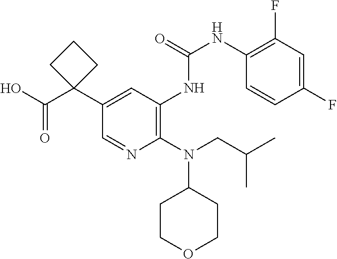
C1=NC(N(CC(C)C)C2CCOCC2)=C(NC(NC2=C(F)C=C(F)C=C2)=O)C=C1C1(C(O)=O)CCC1
